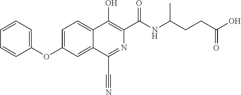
C1(OC2=CC=C3C(=C2)C(C#N)=NC(C(NC(CCC(O)=O)C)=O)=C3O)=CC=CC=C1
